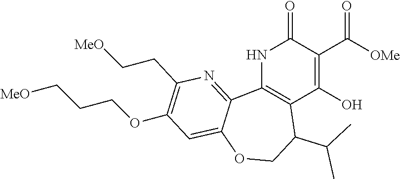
N1C2=C(C(O)=C(C([OMe])=O)C1=O)C(C(C)C)COC1=CC(OCCC[MeO])=C(CC[MeO])N=C21
